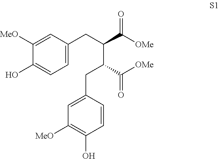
C1=C(CC(C([OMe])=O)C(CC2=CC([MeO])=C(O)C=C2)C([OMe])=O)C=C([MeO])C(O)=C1
